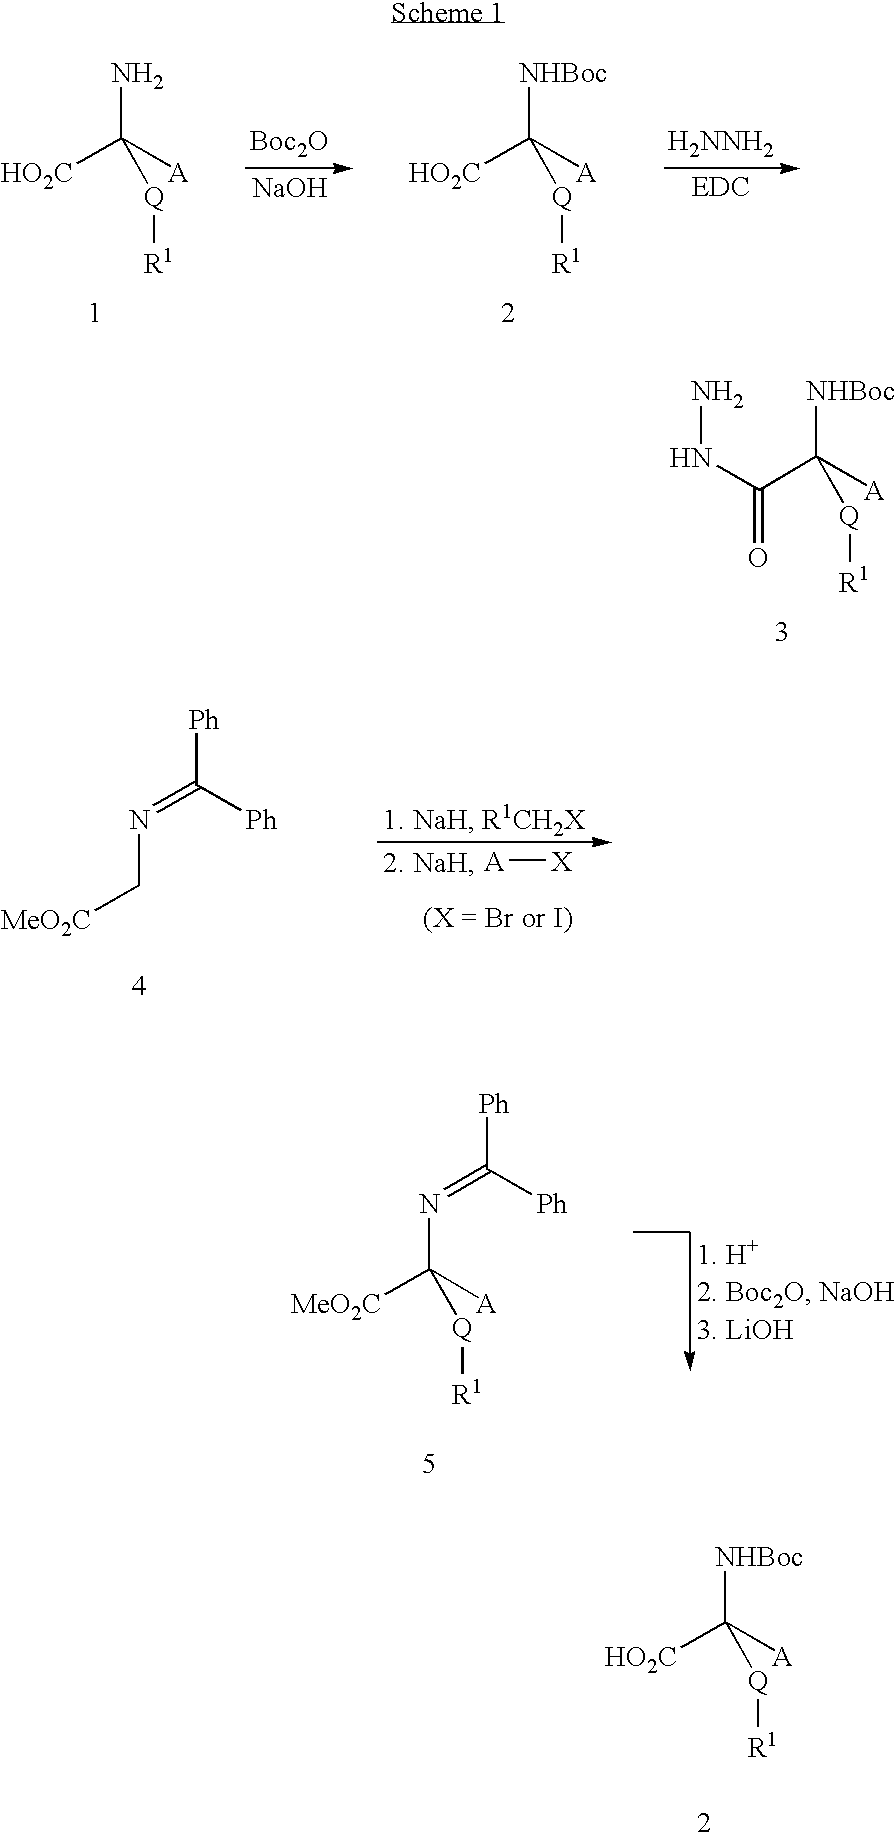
C(C([A])([NHBoc])[Q][R1])(NN)=O.[HO2C]C([A])(N)[Q][R1].[Boc2O].[NaOH].[H2NNH2].[EDC].[HO2C]C([A])([NHBoc])[Q][R1].[A][X].N(=C([Ph])[Ph])C[MeO2C].N(=C([Ph])[Ph])C([MeO2C])([A])[Q][R1].[HO2C]C([A])([NHBoc])[Q][R1]
